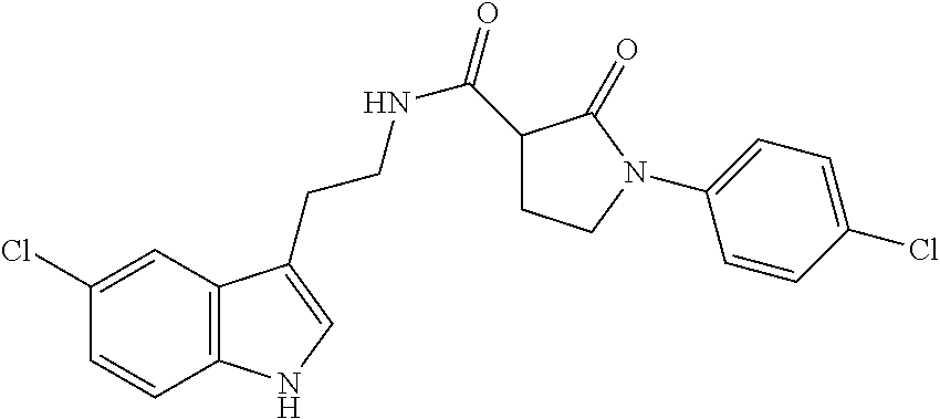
C12=C(C=C(Cl)C=C1)C(CCNC(=O)C1CCN(C3=CC=C(Cl)C=C3)C1=O)=CN2
